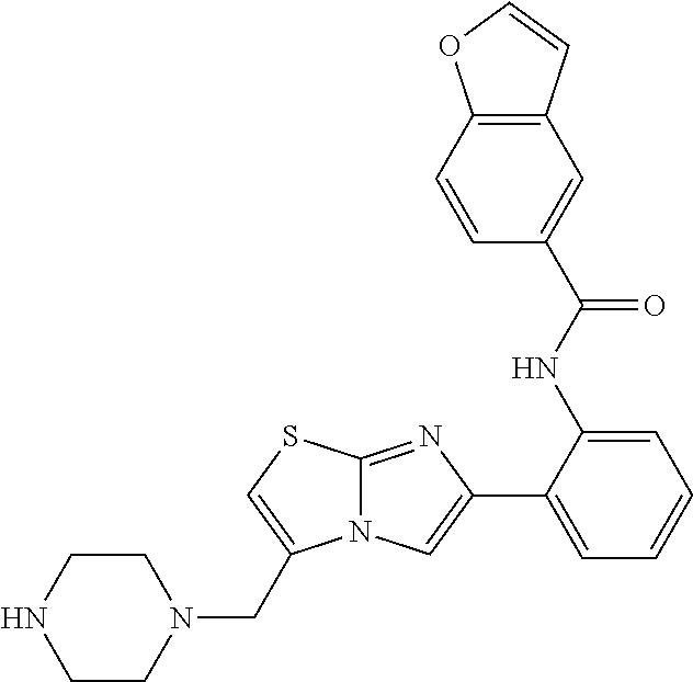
C1(C2=CC=CC=C2NC(C2=CC3=C(C=C2)OC=C3)=O)=CN2C(=N1)SC=C2CN1CCNCC1
